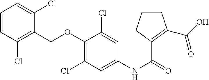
C1=CC(Cl)=C(COC2=C(Cl)C=C(NC(=O)C3=C(C(O)=O)CCC3)C=C2Cl)C(Cl)=C1
